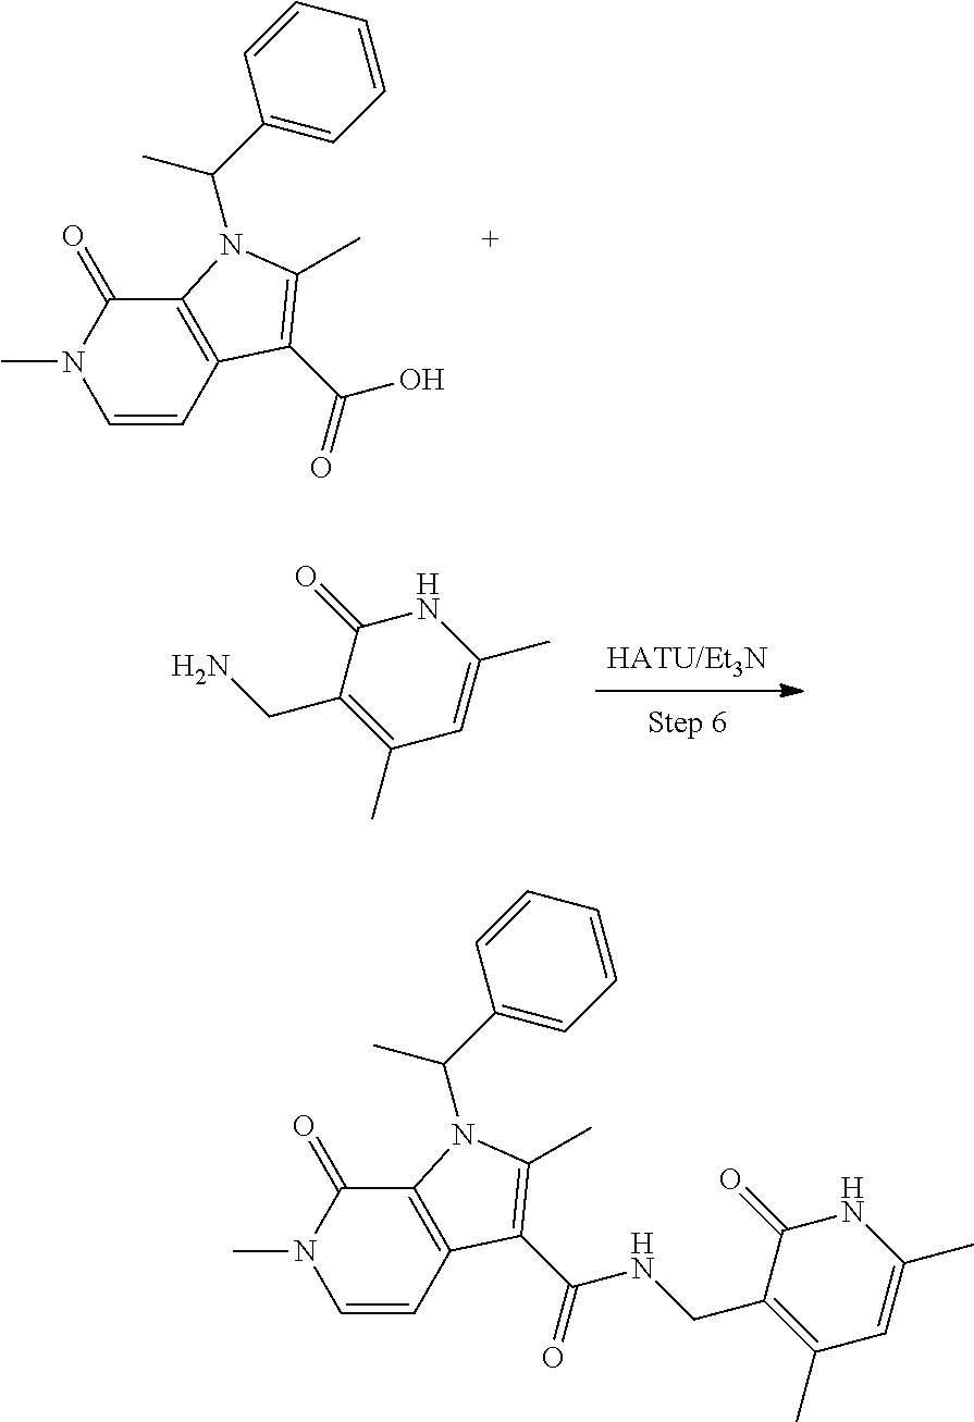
C1=CC2=C(C(=O)N1C)N(C(C)C1=CC=CC=C1)C(C)=C2C(=O)O.C1(=O)C(CN)=C(C)C=C(C)N1.C1=CC2=C(C(=O)N1C)N(C(C)C1=CC=CC=C1)C(C)=C2C(=O)NCC1=C(C)C=C(C)NC1=O
